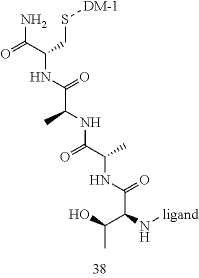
NC(C(NC(C(NC(C(NC(C(N[ligand])C(C)O)=O)C)=O)C)=O)CS[DM-1])=O
